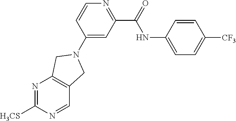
C1(N2CC3=C(N=C([H3CS])N=C3)C2)=CC(C(=O)NC2=CC=C([CF3])C=C2)=NC=C1
